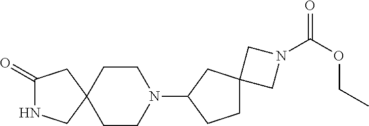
C1(=O)NCC2(C1)CCN(C1CC3(CC1)CN(C(=O)OCC)C3)CC2
